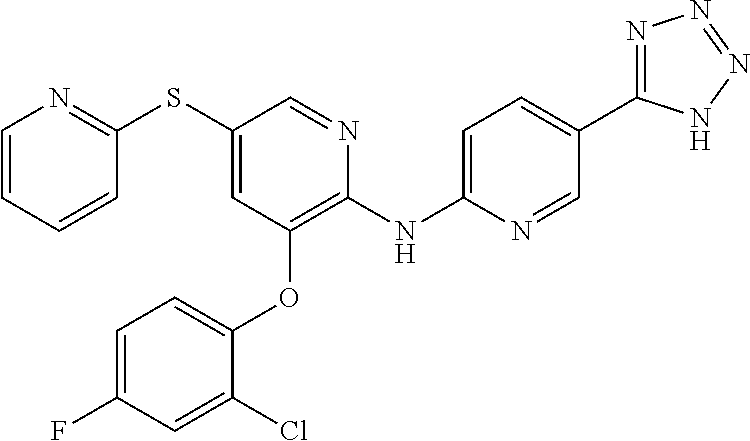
C1(NC2=CC=C(C3=NN=NN3)C=N2)=C(OC2=CC=C(F)C=C2Cl)C=C(SC2=NC=CC=C2)C=N1
